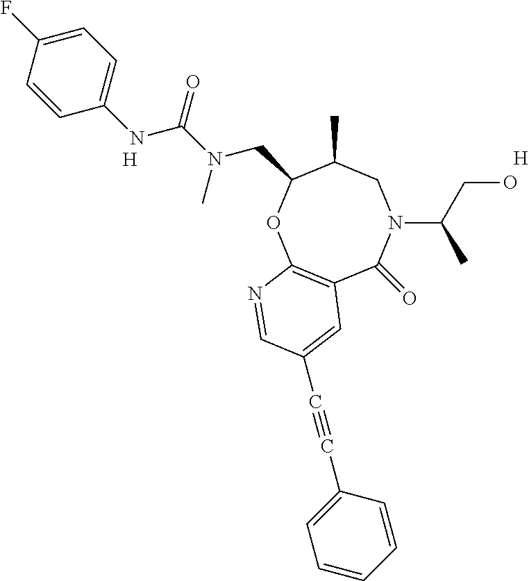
[H].[H].C12=C(OC(CN(C(=O)NC3=CC=C(F)C=C3)C)C(C)CN(C(CO)C)C1=O)N=CC(C#CC1=CC=CC=C1)=C2
